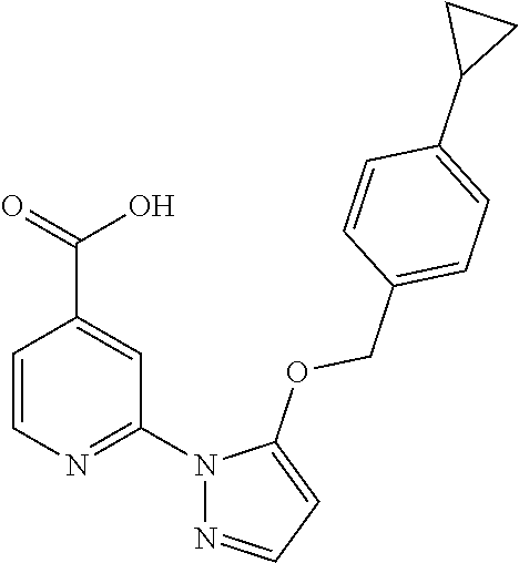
C1=CN=C(N2N=CC=C2OCC2=CC=C(C3CC3)C=C2)C=C1C(=O)O
